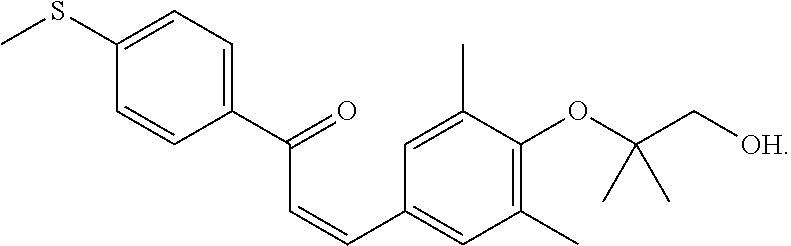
C1(C(=O)C=CC2=CC(C)=C(OC(C[OH])(C)C)C(C)=C2)=CC=C(SC)C=C1
